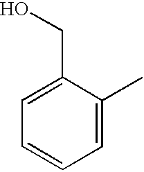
C1=C(CO)C(C)=CC=C1
